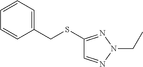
C1=CC=C(CSC2=NN(CC)N=C2)C=C1
